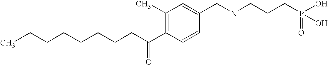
C(CCCCCC(C1=C(C)C=C(CNCCCP(=O)(O)O)C=C1)=O)CC
